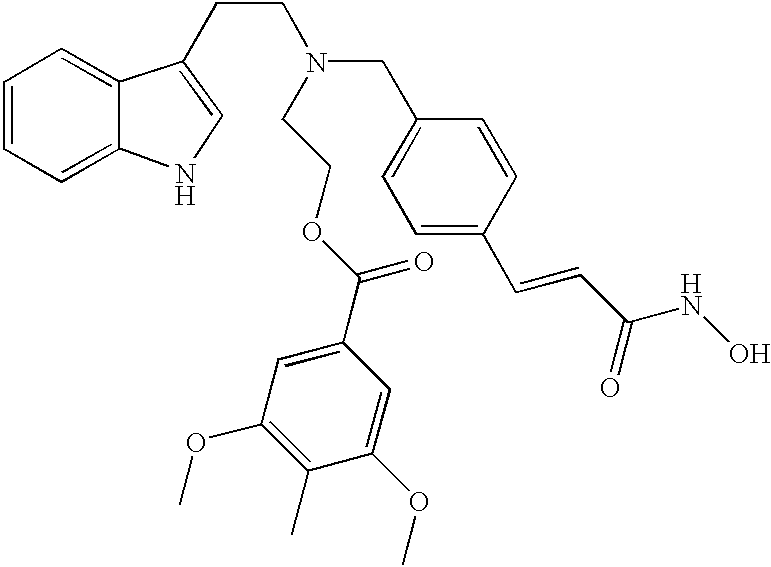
C1=CC=C2C(=C1)C(CCN(CC1=CC=C(C=CC(NO)=O)C=C1)CCOC(C1=CC(OC)=C(C)C(OC)=C1)=O)=CN2
